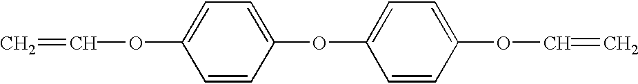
C=COC1=CC=C(OC2=CC=C(OC=C)C=C2)C=C1
